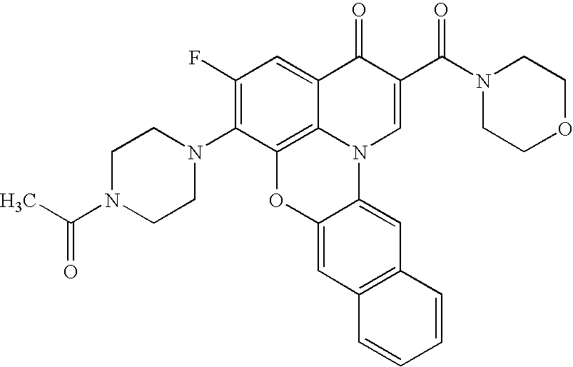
C1(F)=C(N2CCN(C(=O)C)CC2)C2=C3C(=C1)C(=O)C(C(N1CCOCC1)=O)=CN3C1=CC3=C(C=C1O2)C=CC=C3
